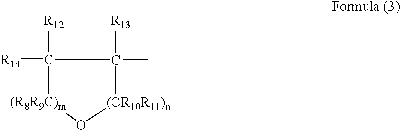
[(R8R9C)m]1O[(CR10R11)n]C([R13])(C)C1([R14])[R12]
